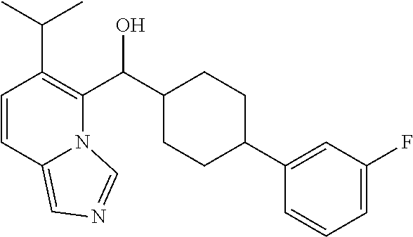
C1(C(C2=C(C(C)C)C=CC3=CN=CN23)O)CCC(C2=CC(F)=CC=C2)CC1
